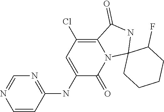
N1=C(NC2=CC(Cl)=C3N(C2=O)C2(NC3=O)CCCCC2F)C=CN=C1
